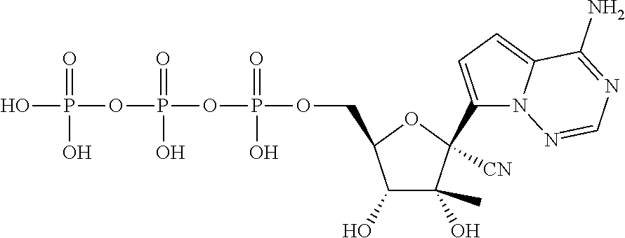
OP(OP(=O)(O)OP(OCC1C(O)C(O)(C)C(C2=CC=C3N2N=CN=C3N)([CN])O1)(=O)O)(=O)O
